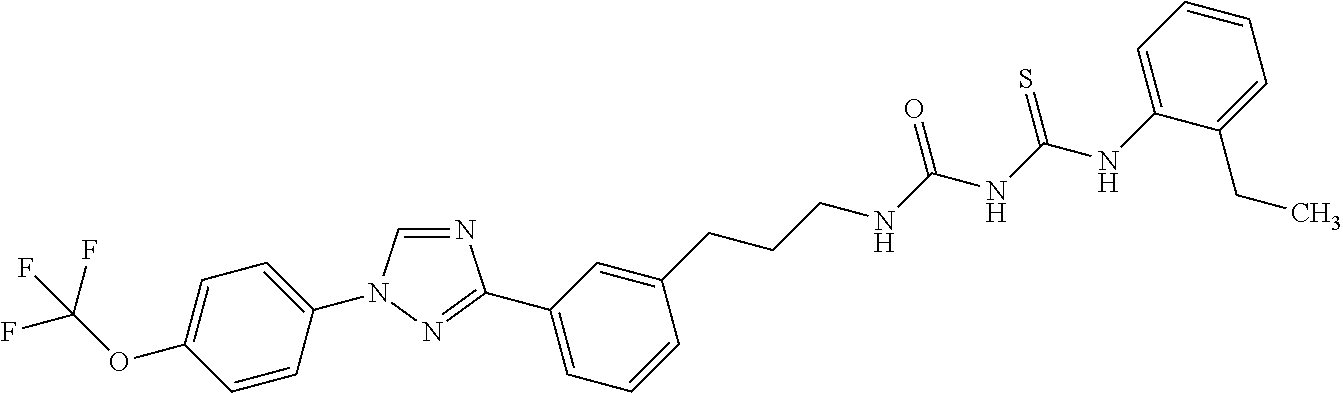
N1=CN(C2=CC=C(OC(F)(F)F)C=C2)N=C1C1=CC=CC(CCCNC(NC(NC2=CC=CC=C2CC)=S)=O)=C1
